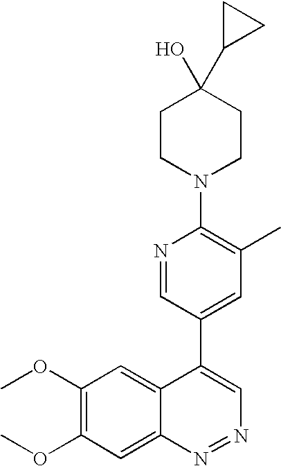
C1CN(C2=C(C)C=C(C3=CN=NC4=CC(OC)=C(OC)C=C34)C=N2)CCC1(O)C1CC1
